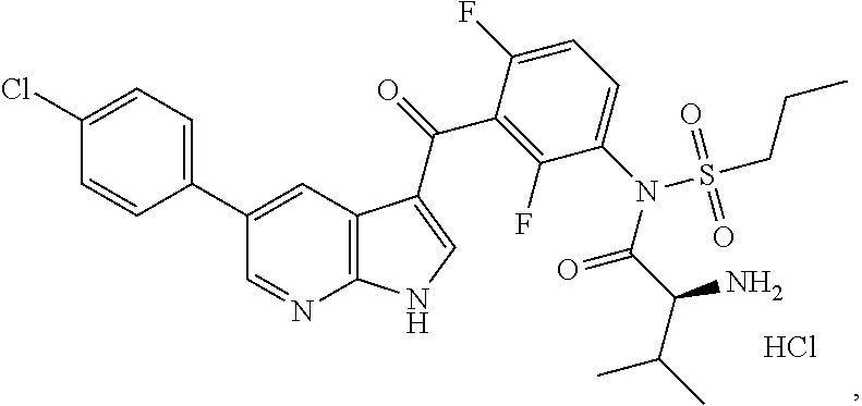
C1(Cl)=CC=C(C2=CC3=C(N=C2)NC=C3C(=O)C2=C(F)C(N(C(=O)C(C(C)C)N)S(CCC)(=O)=O)=CC=C2F)C=C1.Cl
